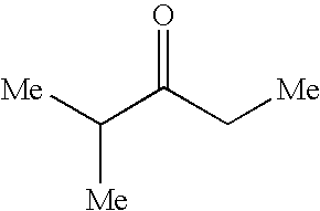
O=C(C([Me])[Me])C[Me]
